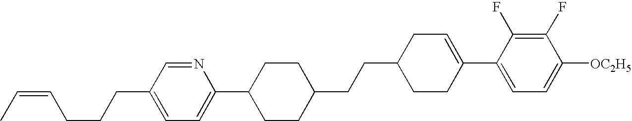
C1(F)=C(F)C(C2=CCC(CCC3CCC(C4=CC=C(CCCC=CC)C=N4)CC3)CC2)=CC=C1[OC2H5]
